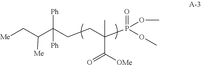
[Me]CC(C(CCC(P(OC)(=O)OC)(C)C([OMe])=O)([Ph])[Ph])[Me]
